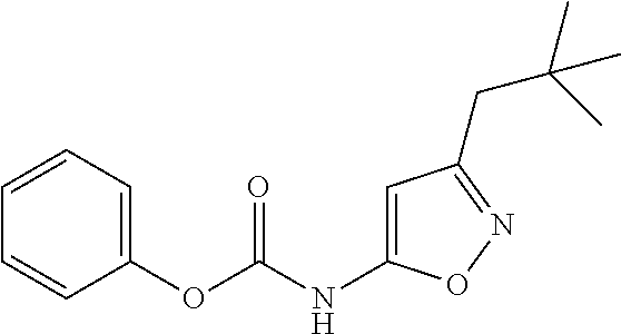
C1(OC(NC2=CC(CC(C)(C)C)=NO2)=O)=CC=CC=C1
